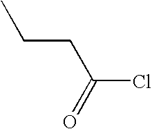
C(Cl)(=O)CCC
